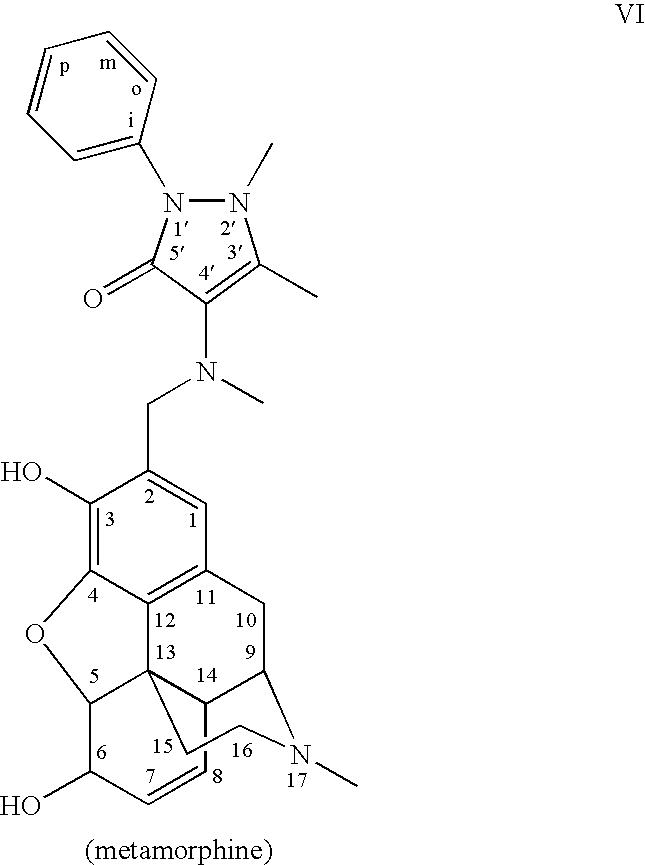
C1=CC=C(N2N(C)C(C)=C(N(C)CC3=CC4=C5C(=C3O)OC3C56C(C(C4)N(C)CC6)C=CC3O)C2=O)C=C1
